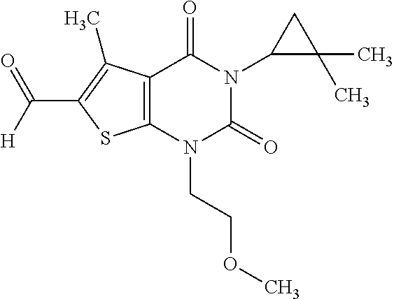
C12=C(N(CCOC)C(=O)N(C3C(C)(C)C3)C1=O)SC(C([H])=O)=C2C
